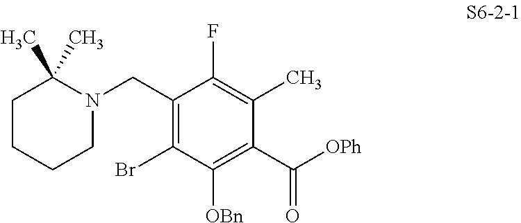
C1(CN2C(C)(C)CCCC2)=C(Br)C([OBn])=C(C(=O)[OPh])C(C)=C1F
